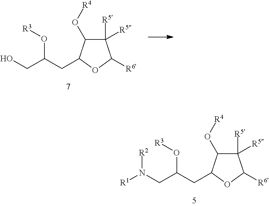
C1([R5])([R5])C(O[R4])C(CC(CN([R1])[R2])O[R3])OC1[R6].C1([R5])([R5])C(O[R4])C(CC(CO)O[R3])OC1[R6]
